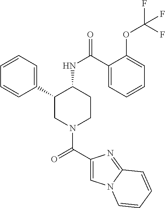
C1=CC=C(C2CN(C(C3=CN4C(=N3)C=CC=C4)=O)CCC2NC(=O)C2=CC=CC=C2OC(F)(F)F)C=C1
